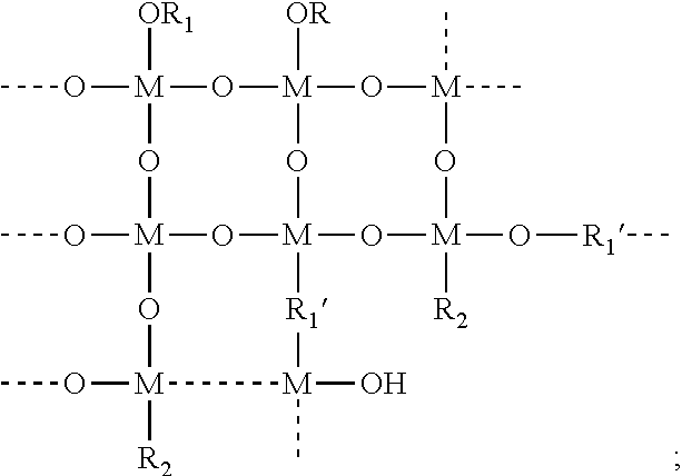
CO[M]1([OR1])O[M]2([OR])O[M](C)(C)O[M](O[R1]C)([R2])O[M]3(O2)O[M](OC)(O1)O[M](OC)([R2])[M](O)(C)[R1]3
